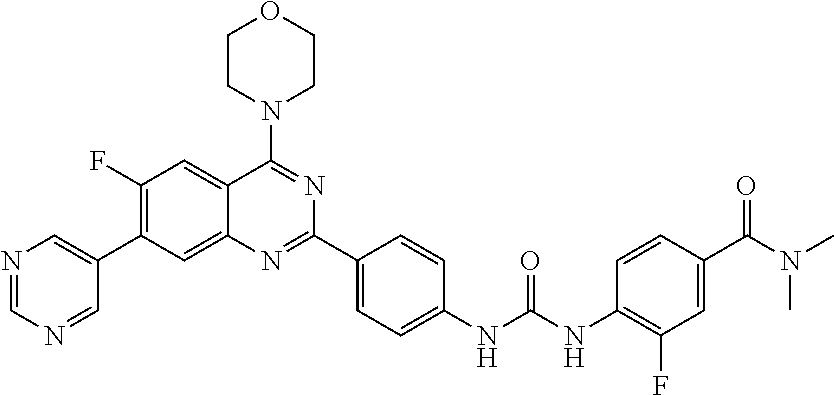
C1(F)=C(C2=CN=CN=C2)C=C2C(=C1)C(N1CCOCC1)=NC(C1=CC=C(NC(NC3=C(F)C=C(C(N(C)C)=O)C=C3)=O)C=C1)=N2
